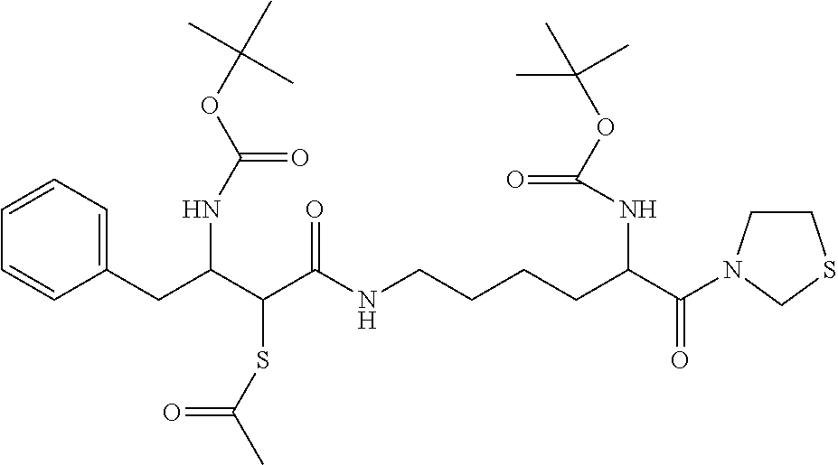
C1(CC(C(C(NCCCCC(C(=O)N2CCSC2)NC(OC(C)(C)C)=O)=O)SC(C)=O)NC(OC(C)(C)C)=O)=CC=CC=C1
